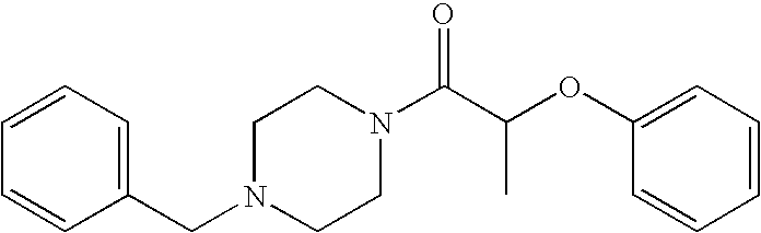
C(N1CCN(C(C(OC2=CC=CC=C2)C)=O)CC1)C1=CC=CC=C1
